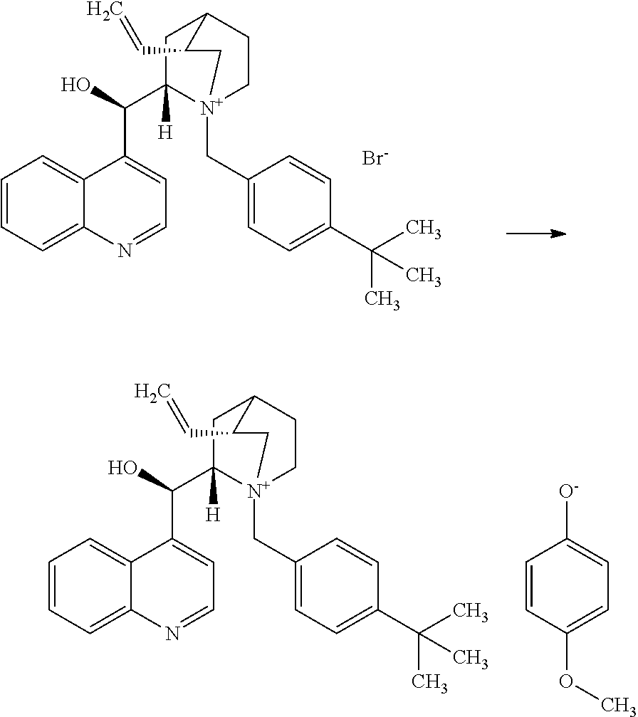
OC(C1([H])[N+]2(CC3=CC=C(C(C)(C)C)C=C3)CCC(C1)C(C=C)C2)C1=CC=NC2=CC=CC=C12.[Br-].OC(C1([H])[N+]2(CC3=CC=C(C(C)(C)C)C=C3)CCC(C1)C(C=C)C2)C1=CC=NC2=CC=CC=C12.C1=CC(OC)=CC=C1[O-]
